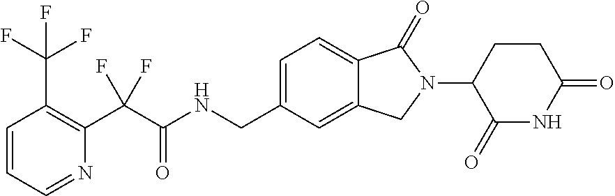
C1(C(C(NCC2=CC=C3C(=C2)CN(C2C(=O)NC(=O)CC2)C3=O)=O)(F)F)=C(C(F)(F)F)C=CC=N1
